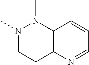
N1(C)CCC2=C(N1C)C=CC=N2
